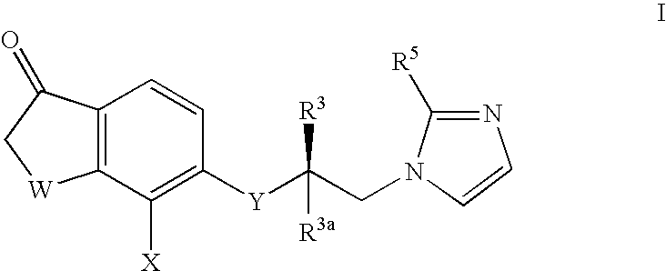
C1([X])=C([Y]C(CN2C=CN=C2[R5])([R3])[R3a])C=CC2=C1[W]CC2=O
